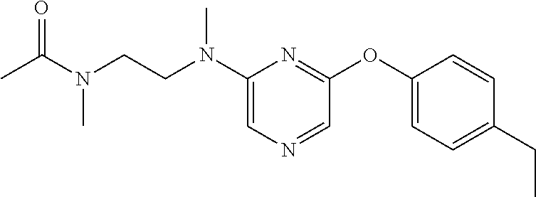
C1(N(CCN(C(C)=O)C)C)=CN=CC(OC2=CC=C(CC)C=C2)=N1
